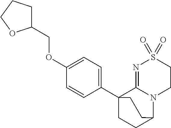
O(C1=CC=C(C23CCC(N4C2=NS(=O)(=O)CC4)CC3)C=C1)CC1CCCO1
